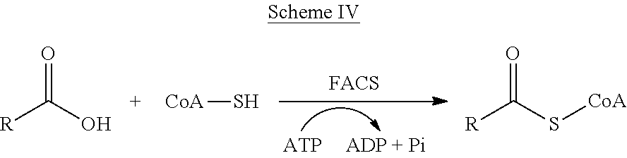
[R]C(=O)O.[R]C(=O)S[CoA].[CoA]S
